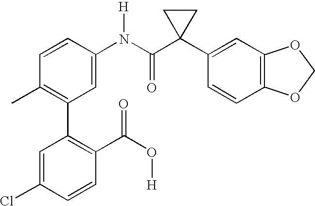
C1(N(C(C2(C3=CC4=C(C=C3)OCO4)CC2)=O)[H])=CC(C2=C(C(O[H])=O)C=CC(Cl)=C2)=C(C)C=C1
